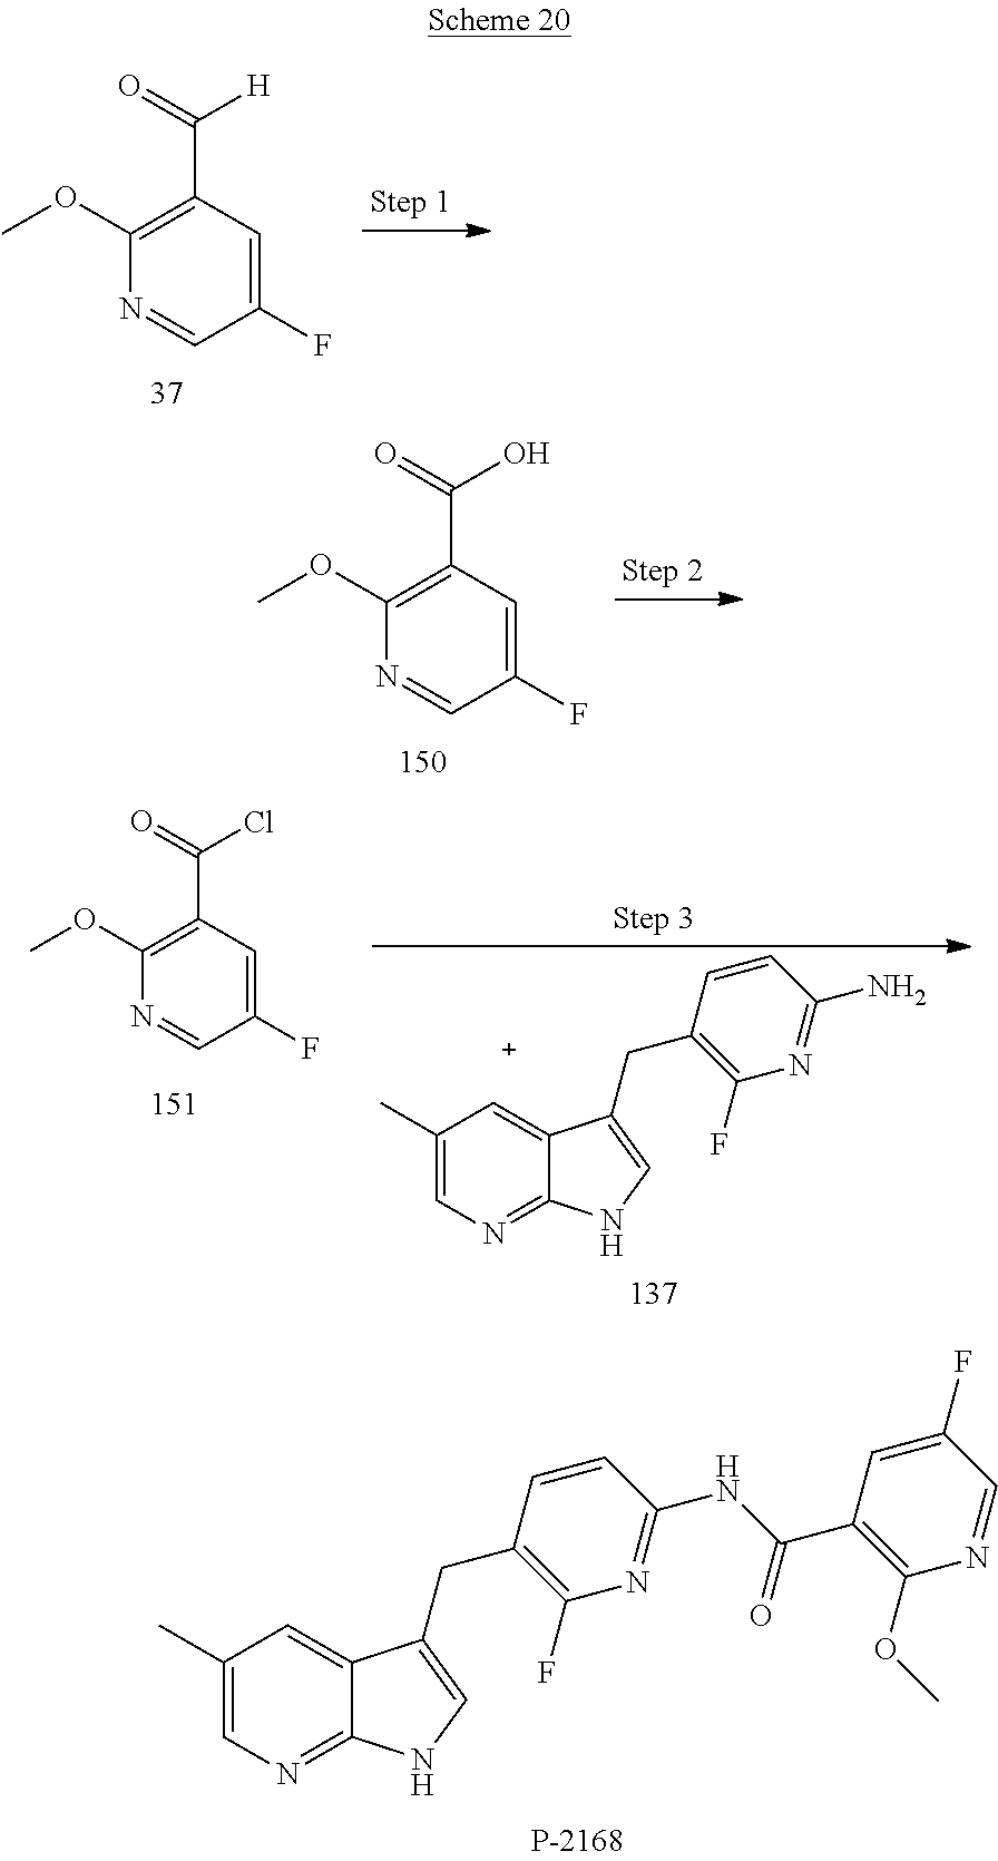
C1(C)=CN=C2C(=C1)C(CC1=C(F)N=C(NC(=O)C3=C(OC)N=CC(F)=C3)C=C1)=CN2.C1(OC)=C(C(=O)[H])C=C(F)C=N1.C1(OC)=C(C(=O)O)C=C(F)C=N1.C1(C)=CN=C2C(=C1)C(CC1=C(F)N=C(N)C=C1)=CN2.C1(OC)=C(C(=O)Cl)C=C(F)C=N1
